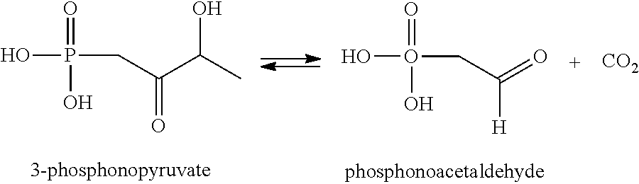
C(C(=O)[H])O(O)(=O)O.C(C(C(C)O)=O)P(O)(=O)O.[CO2]
